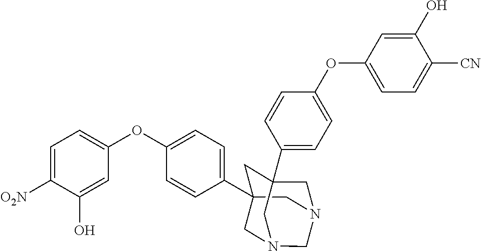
C1C2(C3=CC=C(OC4=CC=C([O2N])C(O)=C4)C=C3)CN3CC1(C1=CC=C(OC4=CC=C([CN])C(O)=C4)C=C1)CN(C2)C3
